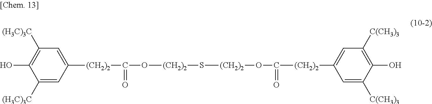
C1([(H3C)3C])=CC([(CH2)2]C(O[(CH2)2]S[(CH2)2]OC([(CH2)2]C2=CC([C(CH3)3])=C(O)C([C(CH3)3])=C2)=O)=O)=CC([(H3C)3C])=C1O
